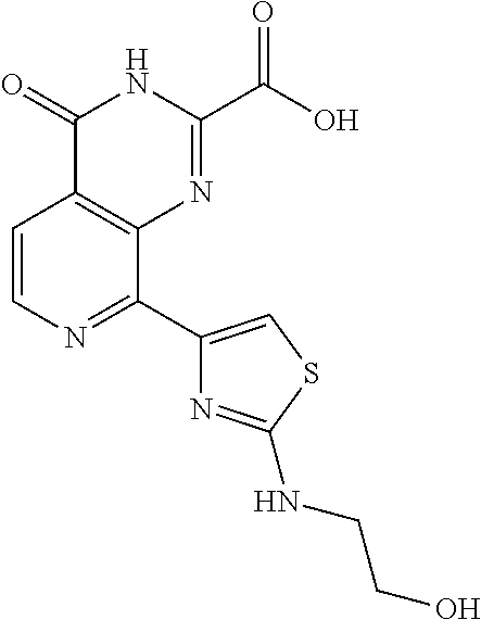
C1=CN=C(C2=CSC(NCCO)=N2)C2=C1C(=O)NC(C(O)=O)=N2
